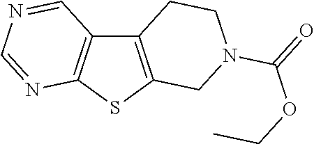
C12=C(SC3=C1C=NC=N3)CN(C(=O)OCC)CC2
